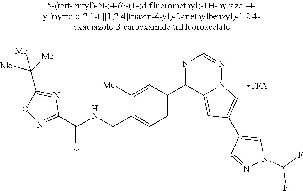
C1(C(NCC2=CC=C(C3=NC=NN4C3=CC(C3=CN(C(F)F)N=C3)=C4)C=C2[Me])=O)=NOC(C([Me])([Me])[Me])=N1
